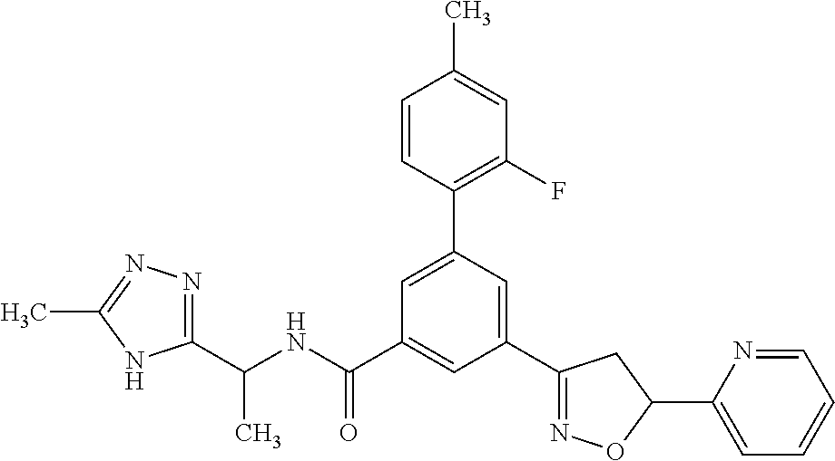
C1(C2=NOC(C3=CC=CC=N3)C2)=CC(C2=C(F)C=C(C)C=C2)=CC(C(NC(C2=NN=C(C)N2)C)=O)=C1
